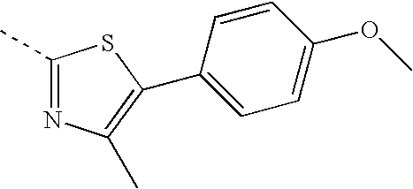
C1(C)=NC(C)=C(C2=CC=C(OC)C=C2)S1
